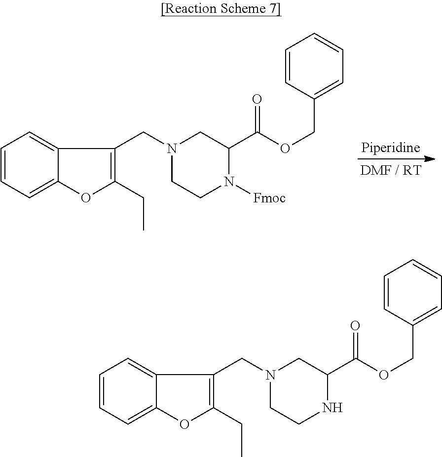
C1=CC=C2C(=C1)C(CN1CCN([Fmoc])C(C(=O)OCC3=CC=CC=C3)C1)=C(CC)O2.C1=CC=C2C(=C1)C(CN1CCNC(C(=O)OCC3=CC=CC=C3)C1)=C(CC)O2
